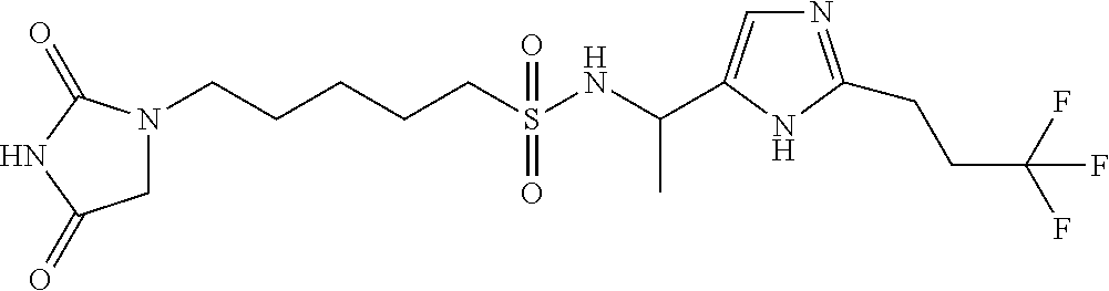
N1(CCCCCS(NC(C)C2=CN=C(CCC(F)(F)F)N2)(=O)=O)CC(=O)NC1=O
